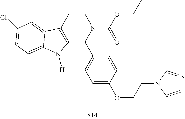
C12=C(CCN(C(OCC)=O)C1C1=CC=C(OCCN3C=CN=C3)C=C1)C1=CC(Cl)=CC=C1N2[H]
